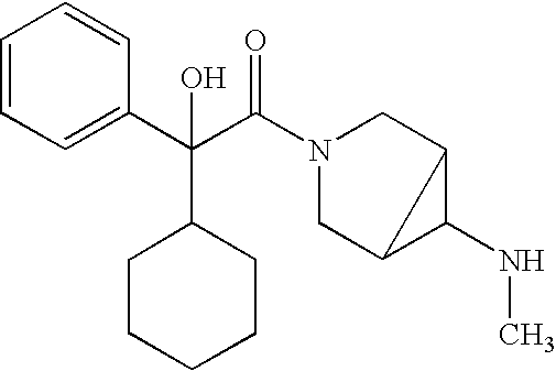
C1=CC=C(C(C(N2CC3C(NC)C3C2)=O)(C2CCCCC2)O)C=C1
